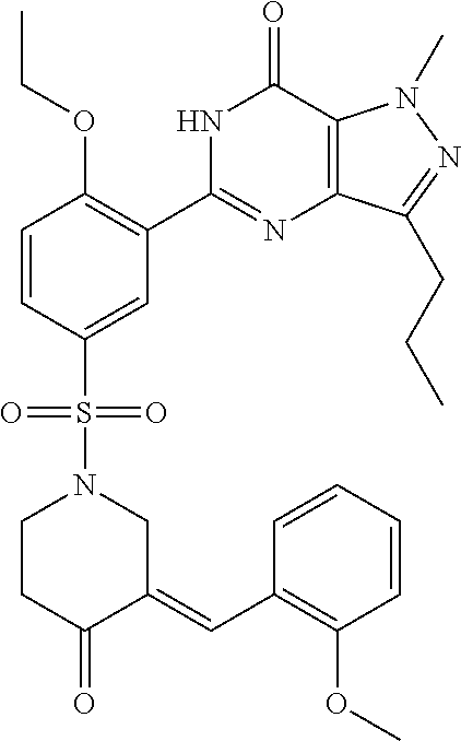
C1=CC(S(=O)(=O)N2CCC(=O)C(=CC3=C(OC)C=CC=C3)C2)=CC(C2=NC3=C(C(=O)N2)N(C)N=C3CCC)=C1OCC
